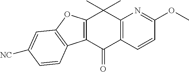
C12=C(C(=O)C3=C(C1(C)C)N=C(OC)C=C3)C1=C(O2)C=C([NC])C=C1
